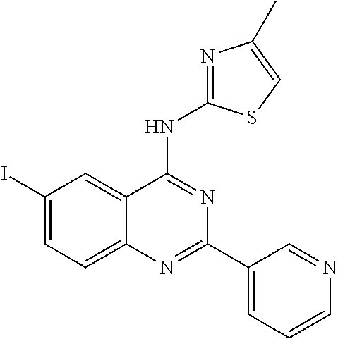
C1(I)=CC=C2C(=C1)C(NC1=NC(C)=CS1)=NC(C1=CC=CN=C1)=N2
